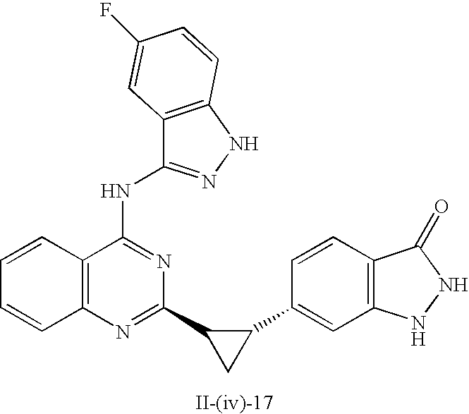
C12=C(N=C(C3CC3C3=CC4=C(C=C3)C(=O)NN4)N=C1NC1=NNC3=C1C=C(F)C=C3)C=CC=C2
